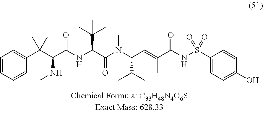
C1=CC=C(C(C(C(NC(C(N(C(C=C(C(NS(C2=CC=C(O)C=C2)(=O)=O)=O)C)C(C)C)C)=O)C(C)(C)C)=O)NC)(C)C)C=C1
